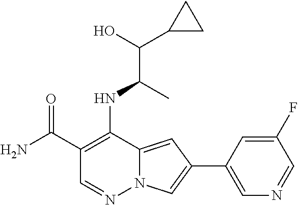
C1(C(N)=O)=C(NC(C(O)C2CC2)C)C2=CC(C3=CN=CC(F)=C3)=CN2N=C1
